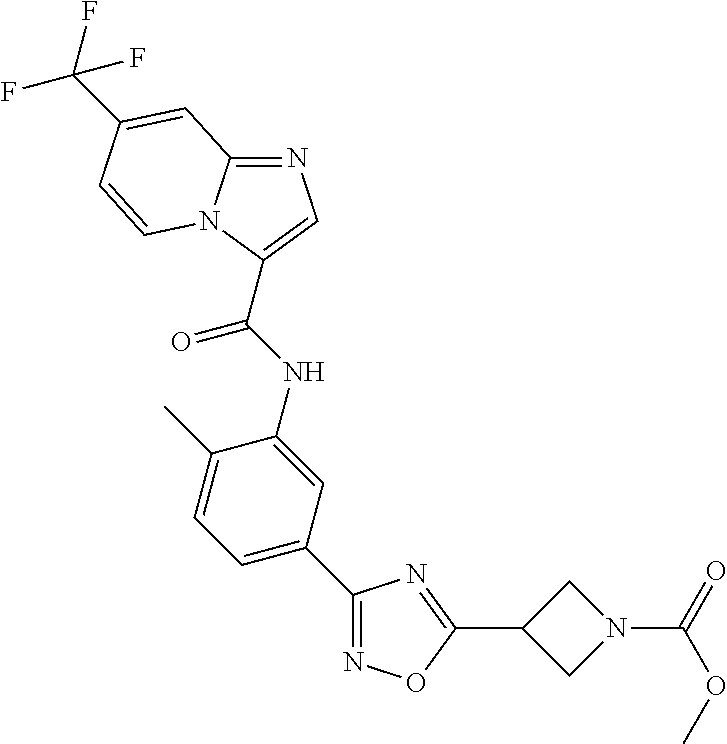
C1(C2=CC=C(C)C(NC(=O)C3=CN=C4N3C=CC(C(F)(F)F)=C4)=C2)=NOC(C2CN(C(OC)=O)C2)=N1
